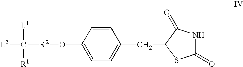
[L2]C([R2]OC1=CC=C(CC2SC(=O)NC2=O)C=C1)([L1])[R1]
